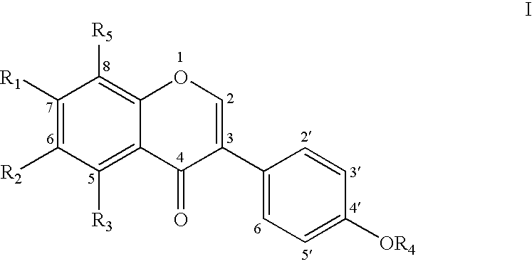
C1([R1])=C([R2])C([R3])=C2C(=C1[R5])OC=C(C1=CC=C([OR4])C=C1)C2=O
